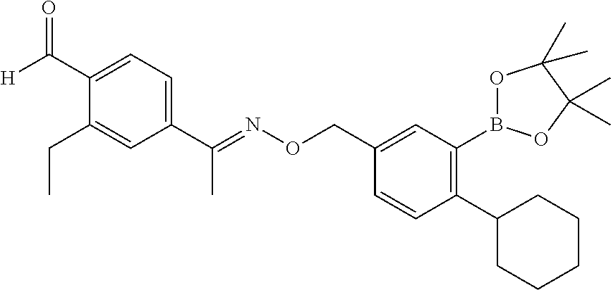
C1(C([H])=O)=CC=C(C(=NOCC2=CC(B3OC(C)(C)C(C)(C)O3)=C(C3CCCCC3)C=C2)C)C=C1CC
